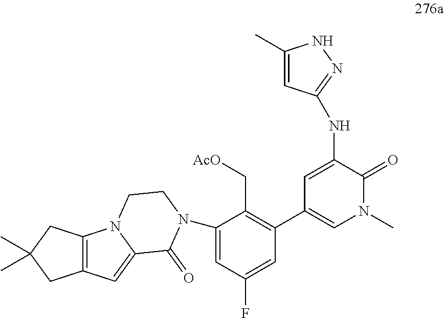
C1(N2C(=O)C3=CC4=C(CC(C)(C)C4)N3CC2)=CC(F)=CC(C2=CN(C)C(=O)C(NC3=NNC(C)=C3)=C2)=C1C[AcO]
